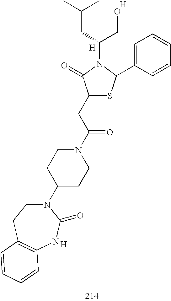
C1(CC(N2CCC(N3CCC4=C(NC3=O)C=CC=C4)CC2)=O)SC(C2=CC=CC=C2)N(C(CO)CC(C)C)C1=O.[H].[H].[H]
